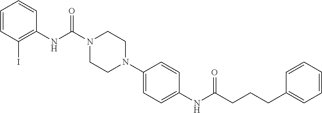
C1(NC(N2CCN(C3=CC=C(NC(CCCC4=CC=CC=C4)=O)C=C3)CC2)=O)=C(I)C=CC=C1
